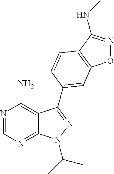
N1=CN=C2C(=C1N)C(C1=CC3=C(C(NC)=NO3)C=C1)=NN2C(C)C
